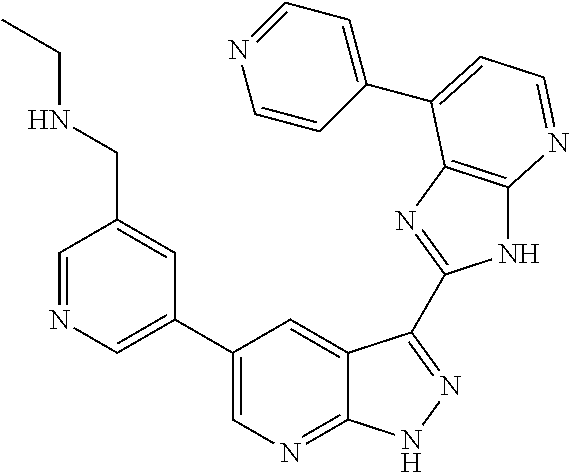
C1=NC=C(C2=CN=C3C(=C2)C(C2=NC4=C(N2)N=CC=C4C2=CC=NC=C2)=NN3)C=C1CNCC
